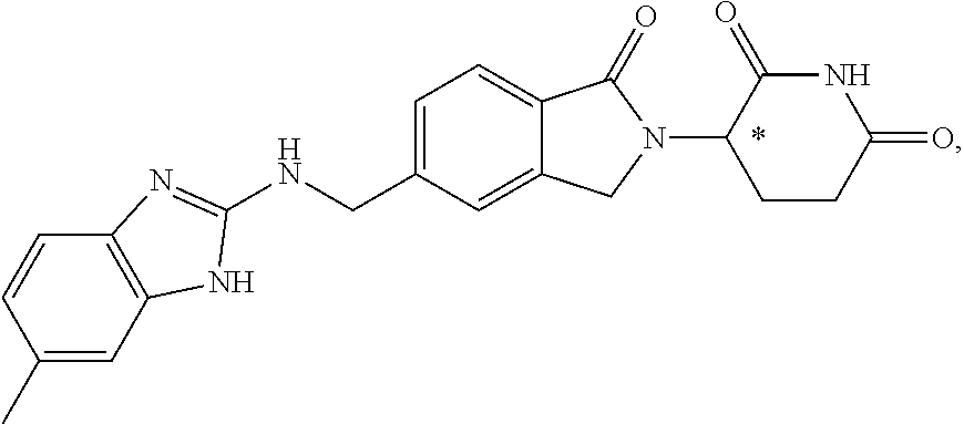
C1(C)=CC2=C(C=C1)N=C(NCC1=CC=C3C(=C1)CN(C1CCC(=O)NC1=O)C3=O)N2
